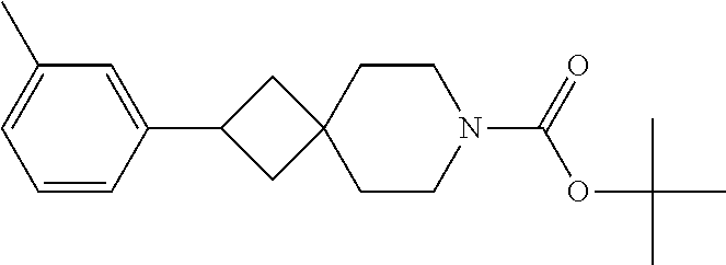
C1=CC(C2CC3(C2)CCN(C(=O)OC(C)(C)C)CC3)=CC(C)=C1
